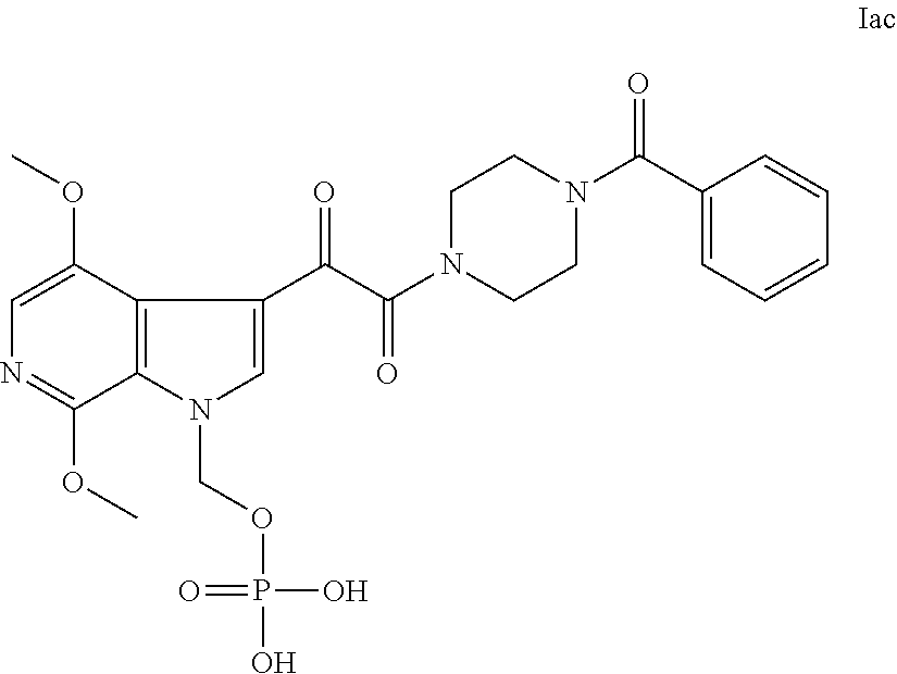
C1=C(OC)C2=C(C(OC)=N1)N(COP(O)(O)=O)C=C2C(=O)C(N1CCN(C(C2=CC=CC=C2)=O)CC1)=O
